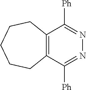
C12=C(C([Ph])=NN=C1[Ph])CCCCC2
